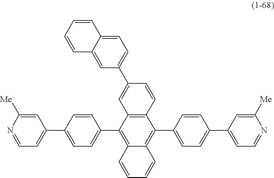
C12=C(C(C3=CC=C(C4=CC=NC([Me])=C4)C=C3)=C3C(=C1C1=CC=C(C4=CC=NC([Me])=C4)C=C1)C=CC=C3)C=C(C1=CC=C3C(=C1)C=CC=C3)C=C2
